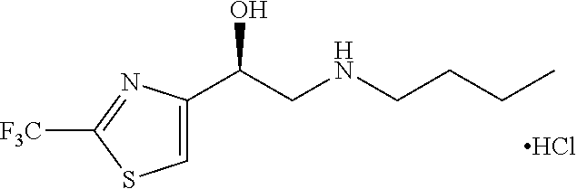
C1=C(C(CNCCCC)O)N=C([F3C])S1.Cl
